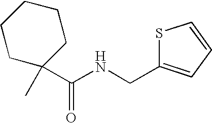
C1(C)(C(NCC2=CC=CS2)=O)CCCCC1
